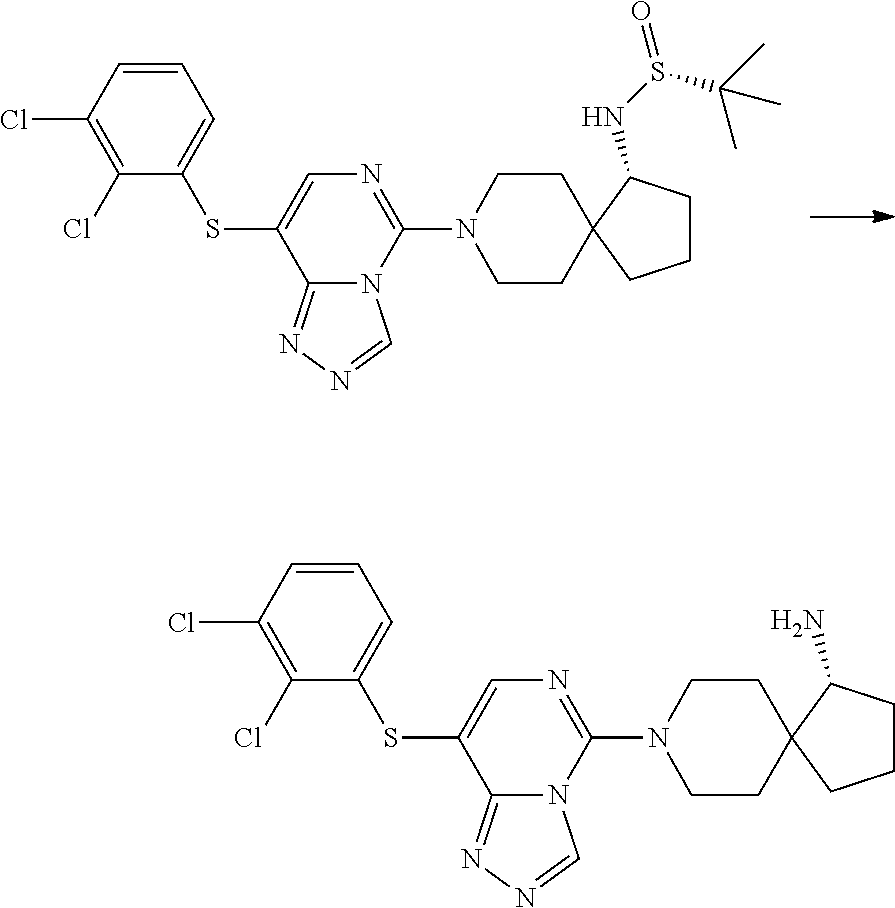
C1=C(SC2=CC=CC(Cl)=C2Cl)C2=NN=CN2C(N2CCC3(CC2)CCCC3NS(=O)C(C)(C)C)=N1.C1=C(SC2=CC=CC(Cl)=C2Cl)C2=NN=CN2C(N2CCC3(CC2)CCCC3N)=N1
